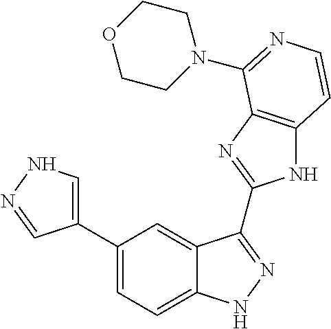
C1(C2=CC=C3C(=C2)C(C2=NC4=C(N2)C=CN=C4N2CCOCC2)=NN3)=CNN=C1
